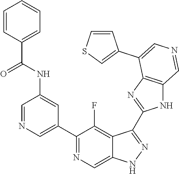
C1(C2=CN=CC(NC(=O)C3=CC=CC=C3)=C2)=NC=C2C(=C1F)C(C1=NC3=C(N1)C=NC=C3C1=CSC=C1)=NN2
